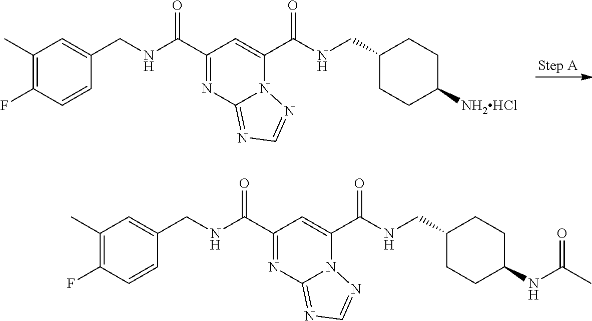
C1(C)=C(F)C=CC(CNC(C2=NC3=NC=NN3C(C(NCC3CCC([NH2HCl])CC3)=O)=C2)=O)=C1.C1(C)=C(F)C=CC(CNC(C2=NC3=NC=NN3C(C(NCC3CCC(NC(C)=O)CC3)=O)=C2)=O)=C1
